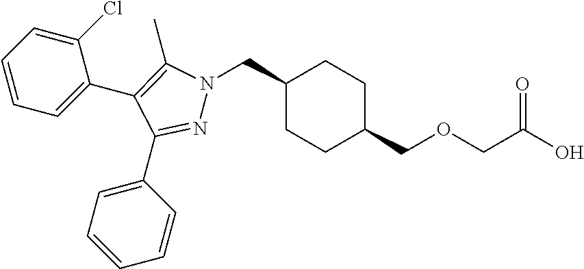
C1(CN2N=C(C3=CC=CC=C3)C(C3=CC=CC=C3Cl)=C2C)CCC(COCC(O)=O)CC1
